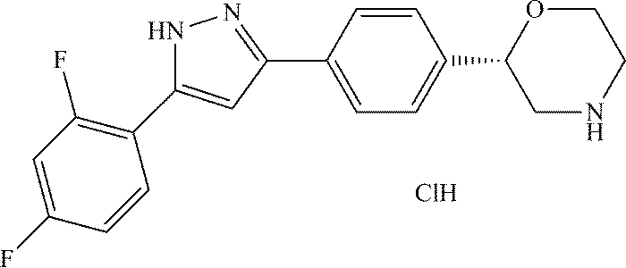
Cl.C1=CC(C2CNCCO2)=CC=C1C1=NNC(C2=C(F)C=C(F)C=C2)=C1
